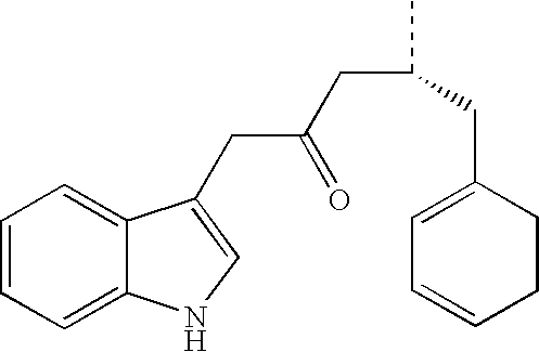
C1=CC=C2C(=C1)C(CC(CC(C)CC1=CC=CCC1)=O)=CN2
